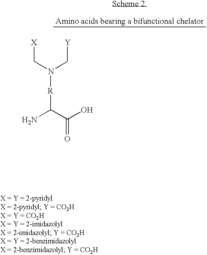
N([R]C(C(=O)O)N)(C[X])C[Y]
